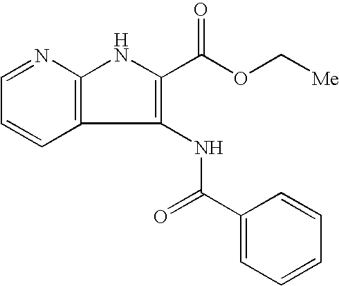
C1=CC=NC2=C1C(NC(C1=CC=CC=C1)=O)=C(C(OC[Me])=O)N2
